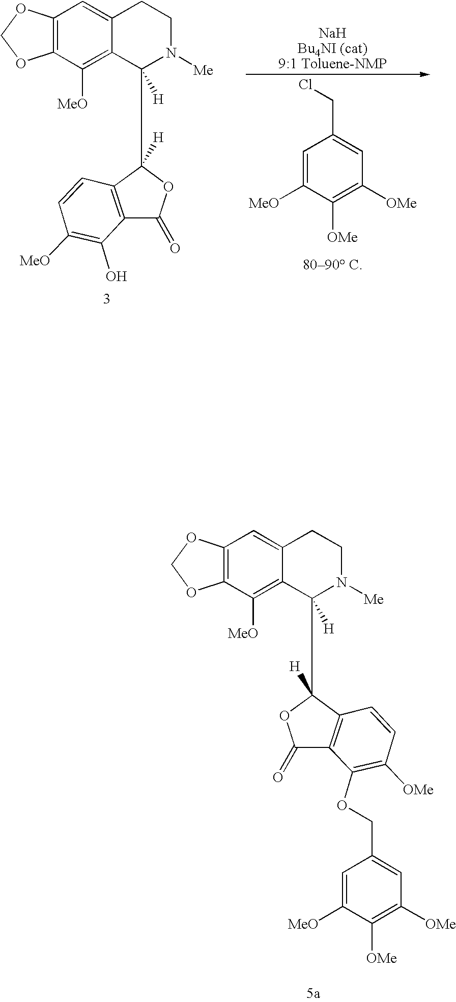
C(C1=CC([OMe])=C([OMe])C([MeO])=C1)Cl.C1(=O)OC(C2([H])C3=C([MeO])C4=C(OCO4)C=C3CCN2[Me])([H])C2=C1C(O)=C([MeO])C=C2.C12=C(OCO1)C=C1C(=C2[MeO])C([H])(C2([H])OC(=O)C3=C2C=CC([OMe])=C3OCC2=CC([OMe])=C([OMe])C([MeO])=C2)N([Me])CC1
